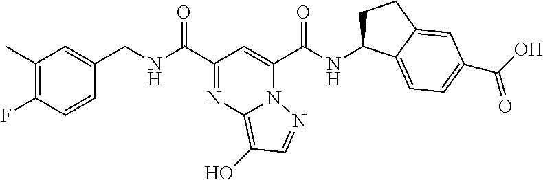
C1(C)=C(F)C=CC(CNC(C2=NC3=C(O)C=NN3C(C(NC3CCC4=CC(C(=O)O)=CC=C34)=O)=C2)=O)=C1
